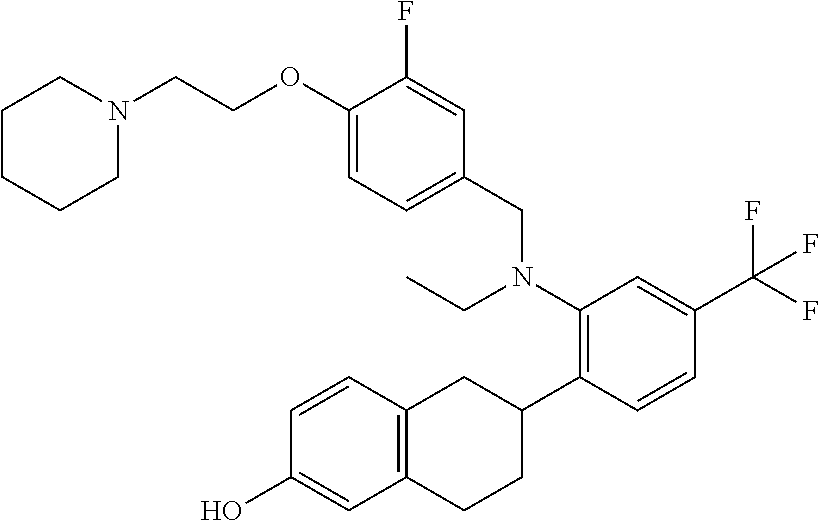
C12=C(C=CC(O)=C1)CC(C1=C(N(CC)CC3=CC=C(OCCN4CCCCC4)C(F)=C3)C=C(C(F)(F)F)C=C1)CC2
